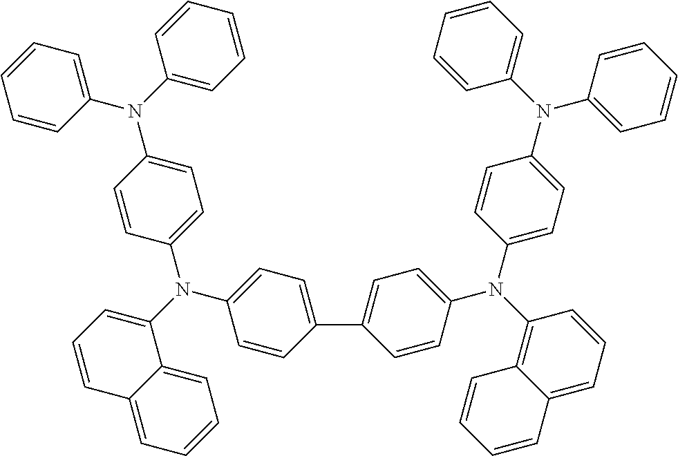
C1=CC=CC(N(C2=CC=C(N(C3=CC=C(C4=CC=C(N(C5=CC=C(N(C6=CC=CC=C6)C6=CC=CC=C6)C=C5)C5=C6C(=CC=C5)C=CC=C6)C=C4)C=C3)C3=CC=CC4=CC=CC=C34)C=C2)C2=CC=CC=C2)=C1
